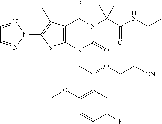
C12=C(N(CC(C3=C(OC)C=CC(F)=C3)OCC[CN])C(=O)N(C(C(NCC)=O)(C)C)C1=O)SC(N1N=CC=N1)=C2C
